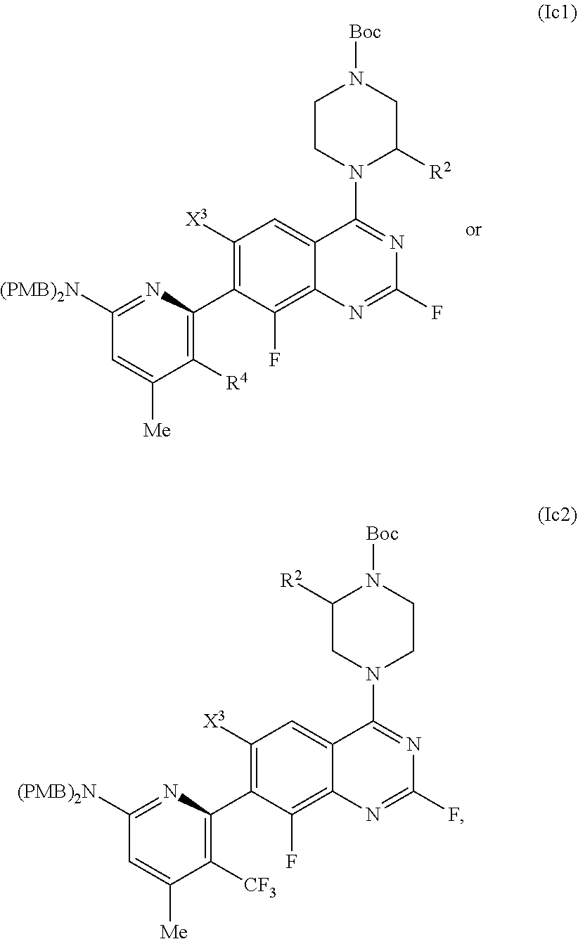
C1(F)=NC2=C(F)C(C3=C([CF3])C([Me])=CC([(PMB)2N])=N3)=C([X3])C=C2C(N2CC([R2])N([Boc])CC2)=N1.C1(F)=NC2=C(F)C(C3=C([R4])C([Me])=CC([(PMB)2N])=N3)=C([X3])C=C2C(N2CCN([Boc])CC2[R2])=N1
